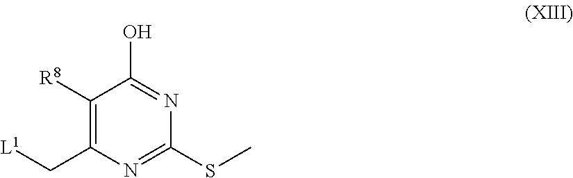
C1([R8])=C(C[L1])N=C(SC)N=C1O
